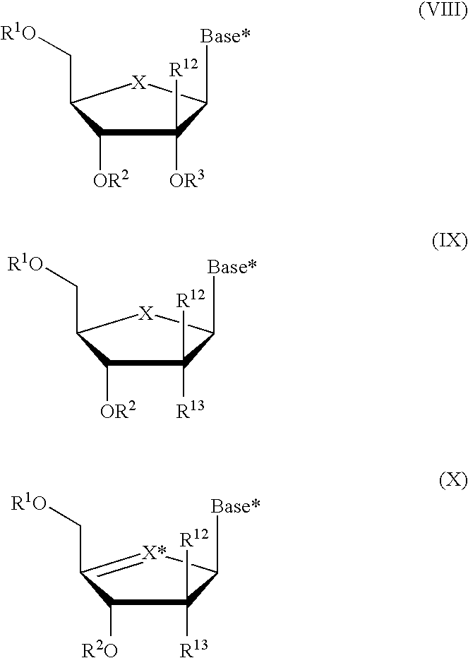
[Base*]C1C([OR3])([R12])C([OR2])C(C[R1O])[X]1.[Base*]C1C([R13])([R12])C([R2O])C(C[R1O])=[X*]1.[Base*]C1C([R13])([R12])C([OR2])C(C[R1O])[X]1
